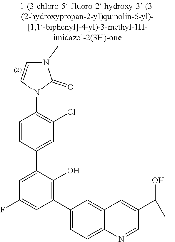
C1=C(C2=CC(F)=CC(C3=CC=C4C(=C3)C=C(C(O)(C)C)C=N4)=C2O)C=CC(N2C=CN(C)C2=O)=C1Cl
